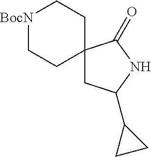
[BocN]1CCC2(CC1)CC(C1CC1)NC2=O
